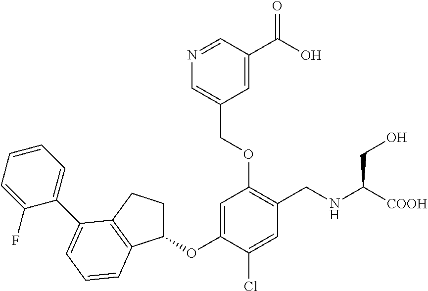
C1(OC2=CC(OCC3=CN=CC(C(O)=O)=C3)=C(CNC([COOH])CO)C=C2Cl)CCC2=C1C=CC=C2C1=CC=CC=C1F
